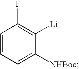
C1=CC=C([NHBoc])C([Li])=C1F
